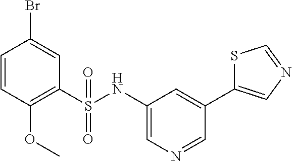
C1=CC(OC)=C(S(NC2=CN=CC(C3=CN=CS3)=C2)(=O)=O)C=C1Br
